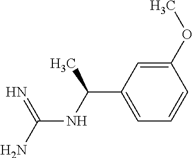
C(NC(C1=CC=CC(OC)=C1)C)(N)=N
